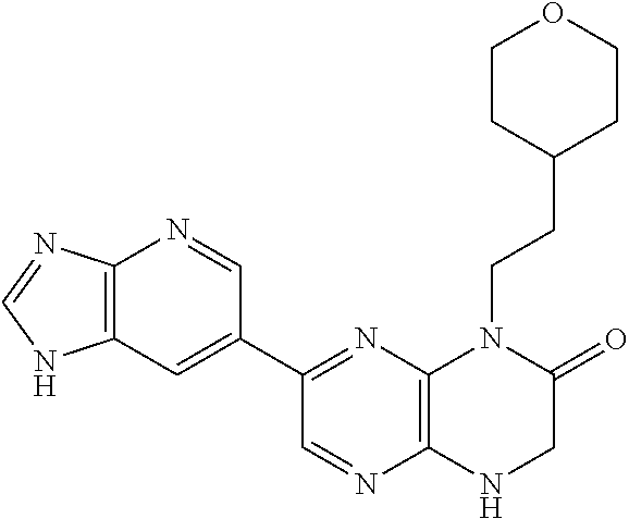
C12=C(C=C(C3=NC4=C(N=C3)NCC(=O)N4CCC3CCOCC3)C=N1)NC=N2
